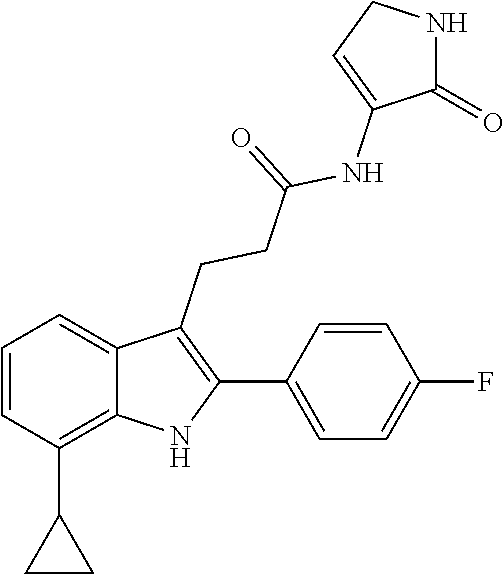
C1=C(NC(CCC2=C(C3=CC=C(F)C=C3)NC3=C(C4CC4)C=CC=C32)=O)C(=O)NC1
